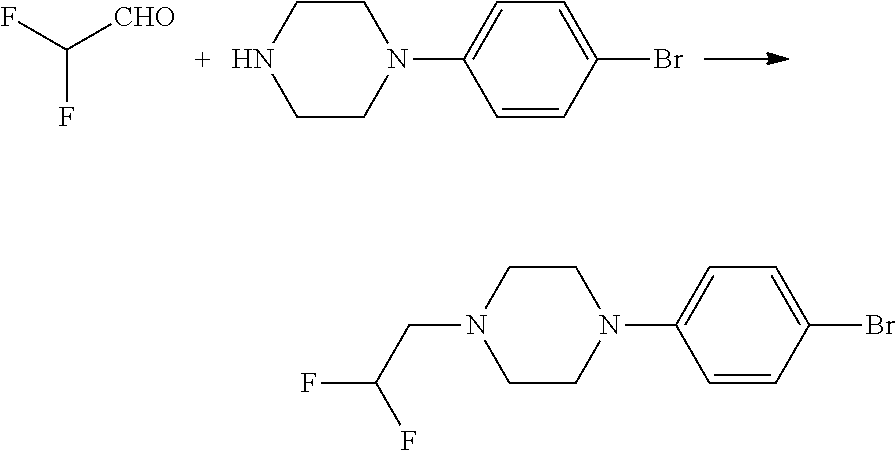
FC([CHO])F.C1CNCCN1C1=CC=C(Br)C=C1.C1CN(CC(F)F)CCN1C1=CC=C(Br)C=C1
